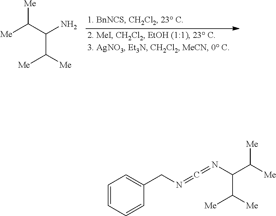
NC(C([Me])[Me])C([Me])[Me].C1=CC=CC=C1CN=C=NC(C([Me])[Me])C([Me])[Me]
